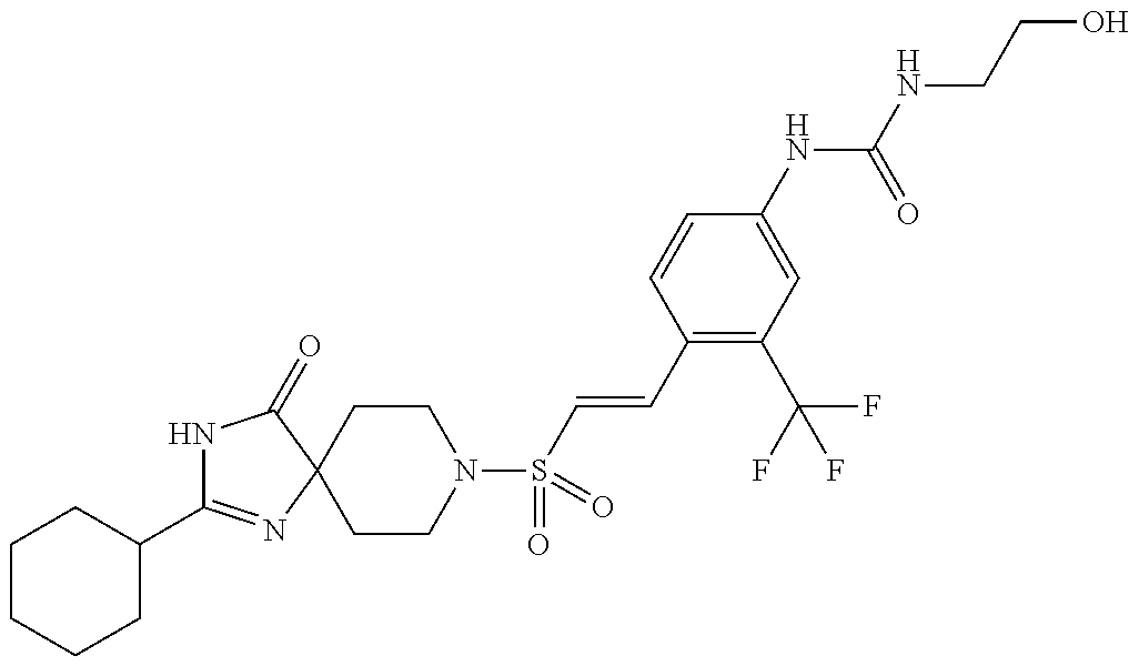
C1(C2=NC3(C(=O)N2)CCN(S(=O)(=O)C=CC2=C(C(F)(F)F)C=C(NC(NCCO)=O)C=C2)CC3)CCCCC1
